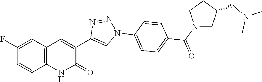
C12=C(C=C(F)C=C1)C=C(C1=CN(C3=CC=C(C(=O)N4CC(CN(C)C)CC4)C=C3)N=N1)C(=O)N2
